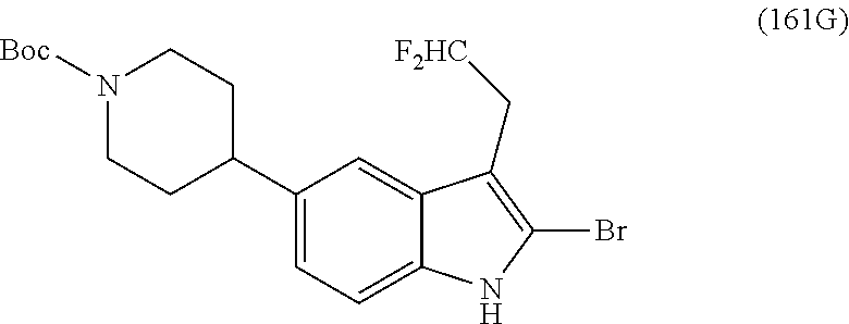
C1(C2=CC=C3C(=C2)C(C[F2HC])=C(Br)N3)CCN([Boc])CC1
